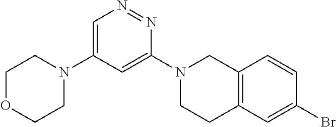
C12=C(C=C(Br)C=C1)CCN(C1=CC(N3CCOCC3)=CN=N1)C2
